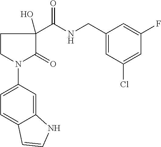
N(C(=O)C1(O)C(=O)N(C2=CC=C3C(=C2)NC=C3)CC1)CC1=CC(Cl)=CC(F)=C1
